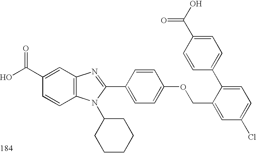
OC(C1=CC2=C(C=C1)N(C1CCCCC1)C(C1=CC=C(OCC3=CC(Cl)=CC=C3C3=CC=C(C(O)=O)C=C3)C=C1)=N2)=O
